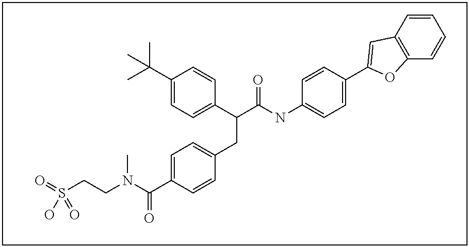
C1(C(C)(C)C)=CC=C(C(C(NC2=CC=C(C3=CC4=C(C=CC=C4)O3)C=C2)=O)CC2=CC=C(C(N(CCS(=O)(O)=O)C)=O)C=C2)C=C1
